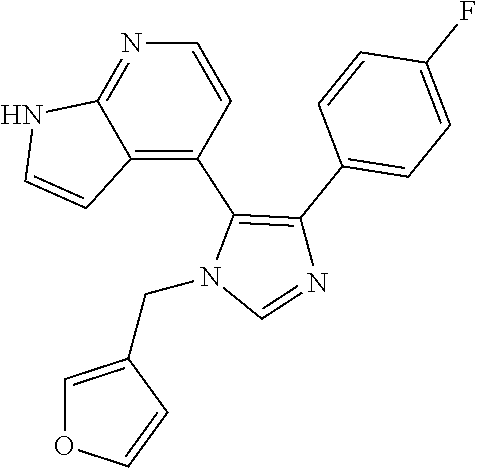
C(N1C=NC(C2=CC=C(F)C=C2)=C1C1=C2C(=NC=C1)NC=C2)C1=COC=C1
